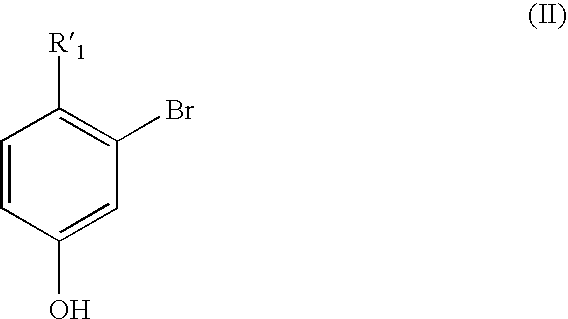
C1=CC(O)=CC(Br)=C1[R1]
